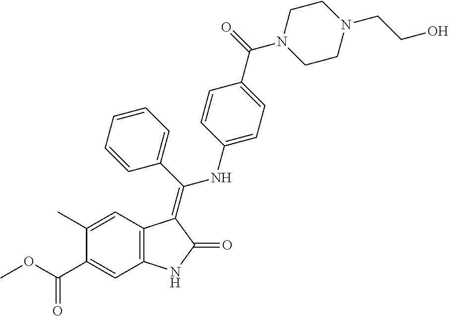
C1(C)=CC2=C(C=C1C(OC)=O)NC(=O)C2=C(C1=CC=CC=C1)NC1=CC=C(C(=O)N2CCN(CCO)CC2)C=C1
